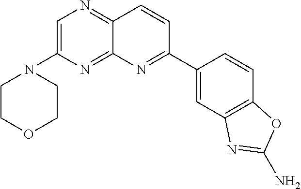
C1=C(N2CCOCC2)N=C2C(=N1)C=CC(C1=CC3=C(C=C1)OC(N)=N3)=N2
